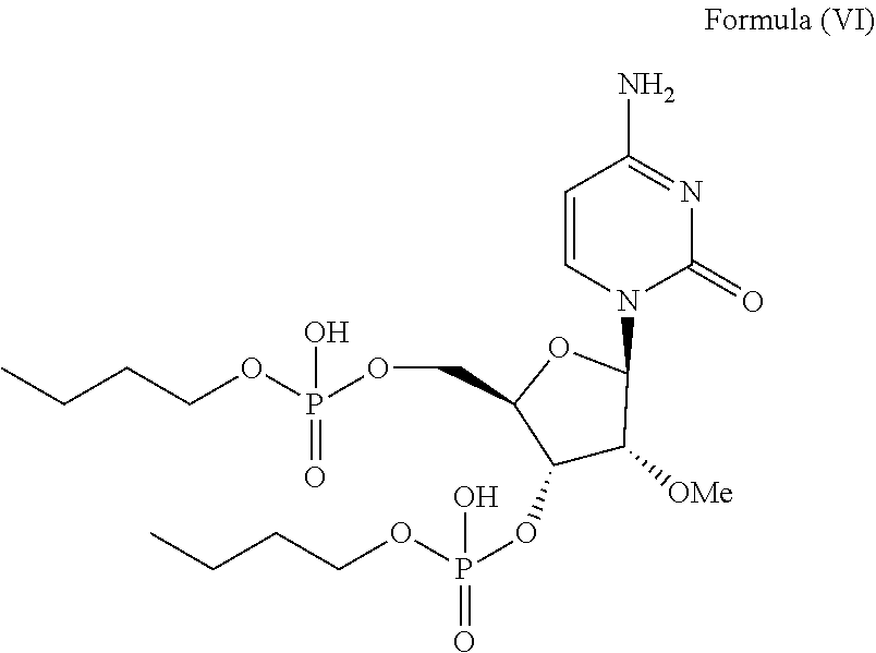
C(OP(OCCCC)(O)=O)C1C(OP(OCCCC)(O)=O)C([OMe])C(N2C(=O)N=C(N)C=C2)O1
